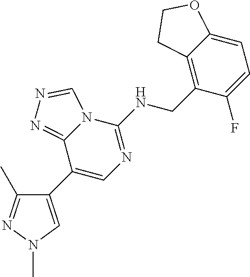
C1(C2=CN=C(NCC3=C4C(=CC=C3F)OCC4)N3C2=NN=C3)=CN(C)N=C1C
